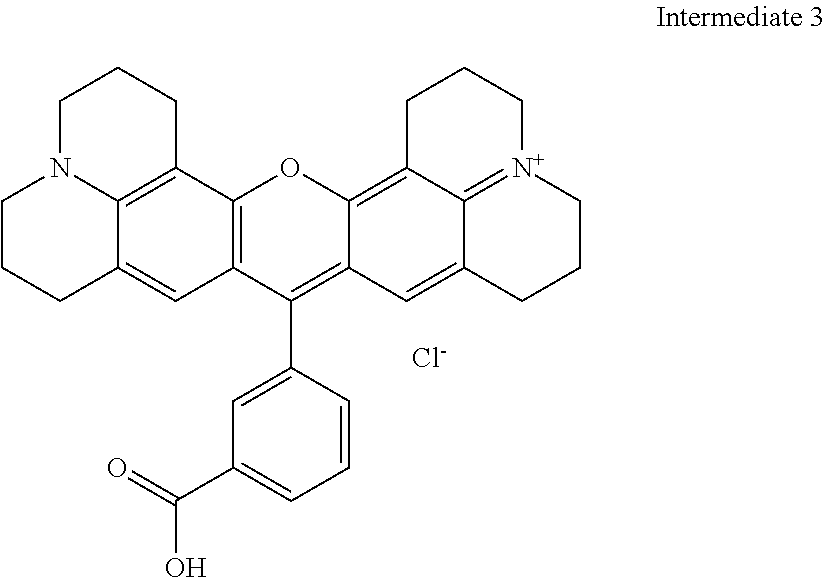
C1N2C3=C(CC1)C1=C(C=C3CCC2)C(C2=CC(C(=O)O)=CC=C2)=C2C(=C3C4=[N+](CCCC4=C2)CCC3)O1.[Cl-]
